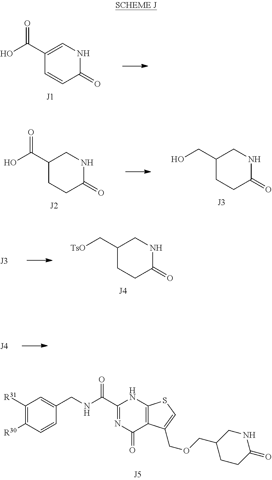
C1(C(NCC2=CC([R31])=C([R30])C=C2)=O)=NC(=O)C2=C(N1)SC=C2COCC1CCC(=O)NC1.C1(C(O)=O)=CNC(=O)C=C1.C1(C(O)=O)CCC(=O)NC1.C1(CO)CCC(=O)NC1.C1(C[TsO])CCC(=O)NC1
